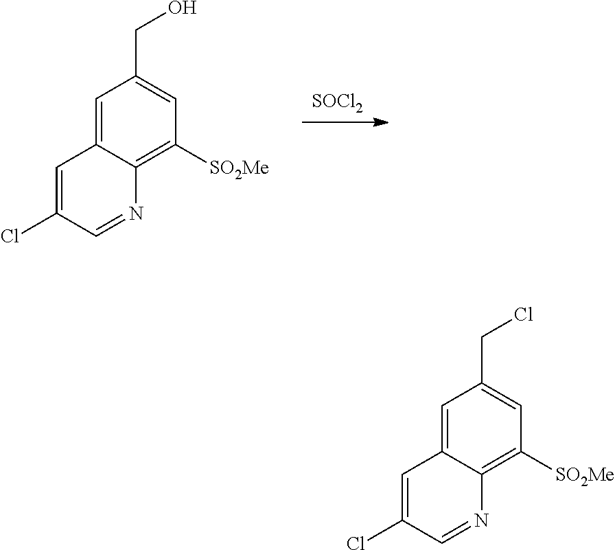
C1=C2C(=C([SO2Me])C=C1CCl)N=CC(Cl)=C2.C1=C2C(=C([SO2Me])C=C1CO)N=CC(Cl)=C2.[SOCl2]
